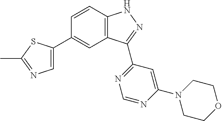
C1=CC2=C(C=C1C1=CN=C(C)S1)C(C1=NC=NC(N3CCOCC3)=C1)=NN2
